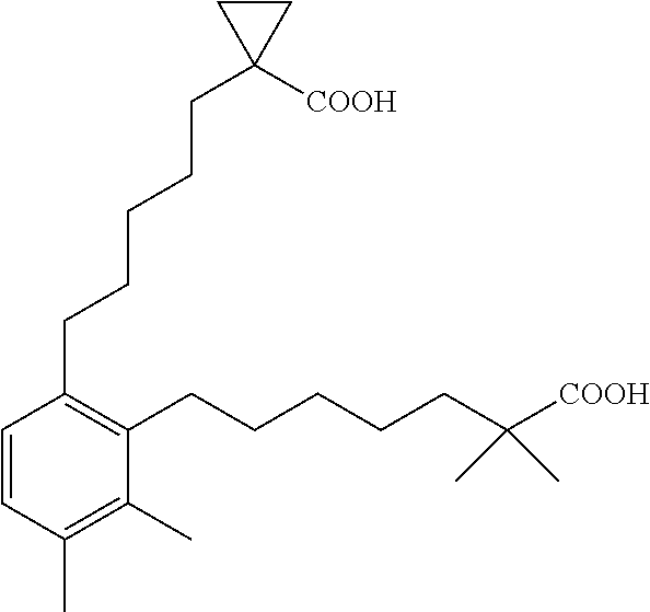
C1(CCCCCC2([COOH])CC2)=C(CCCCCC([COOH])(C)C)C(C)=C(C)C=C1
